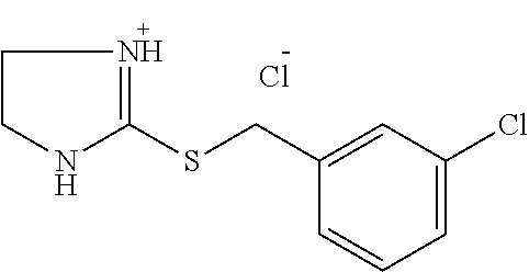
C1CN=C(SCC2=CC(Cl)=CC=C2)N1.Cl
